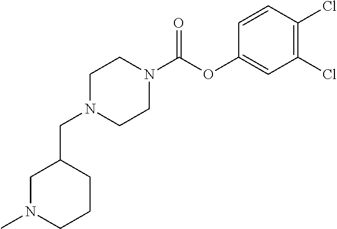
C1N(C)CCCC1CN1CCN(C(OC2=CC(Cl)=C(Cl)C=C2)=O)CC1
